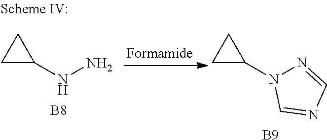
C1CC1NN.[B8].C1CC1N1N=CN=C1.[B9]
